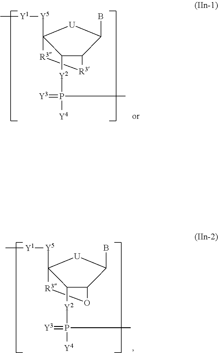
C1([Y2]P([Y4])(=[Y3])C)C2C(B)[U]C1([Y5][Y1]C)[R3][R3]2.C1([Y2]P([Y4])(=[Y3])C)C2C(B)[U]C1([Y5][Y1]C)[R3]O2
